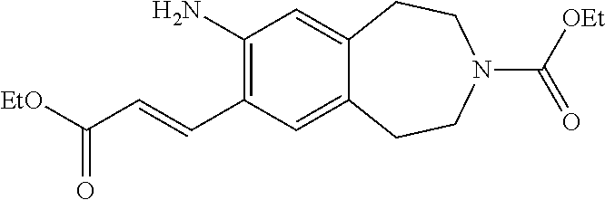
C1(C=CC([EtO])=O)=C(N)C=C2C(=C1)CCN(C([OEt])=O)CC2
